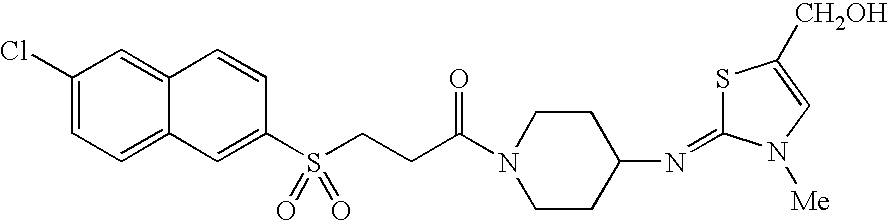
C1(Cl)=CC=C2C(=C1)C=CC(S(CCC(N1CCC(N=C3SC([CH2OH])=CN3[Me])CC1)=O)(=O)=O)=C2
